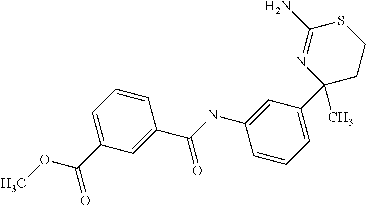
C1=CC=C(C(OC)=O)C=C1C(NC1=CC(C2(C)N=C(N)SCC2)=CC=C1)=O
